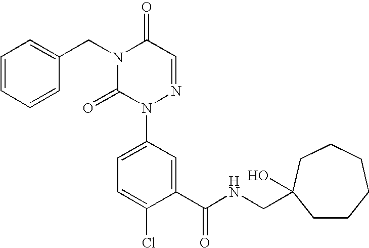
C1(C(NCC2(O)CCCCCC2)=O)=CC(N2N=CC(=O)N(CC3=CC=CC=C3)C2=O)=CC=C1Cl
